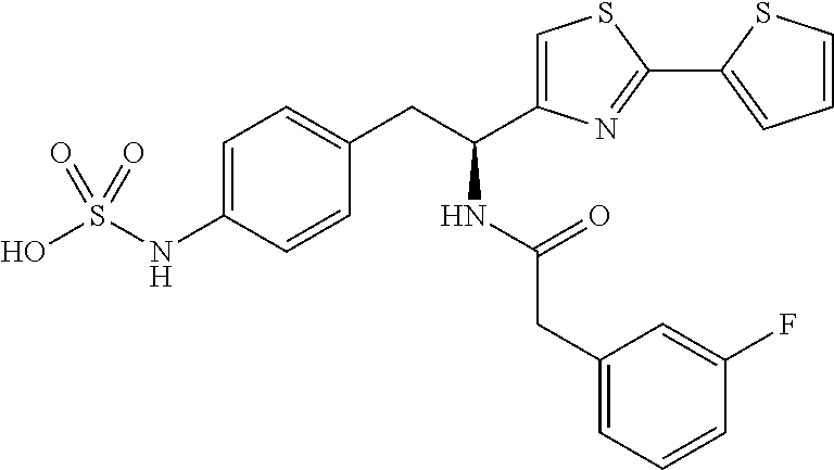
C1=C(NS(O)(=O)=O)C=CC(CC(NC(=O)CC2=CC=CC(F)=C2)C2=CSC(C3=CC=CS3)=N2)=C1
